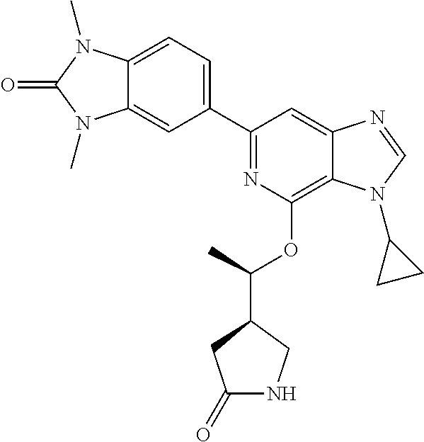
C1(C2=CC=C3C(=C2)N(C)C(=O)N3C)=NC(OC(C2CC(=O)NC2)C)=C2C(=C1)N=CN2C1CC1
